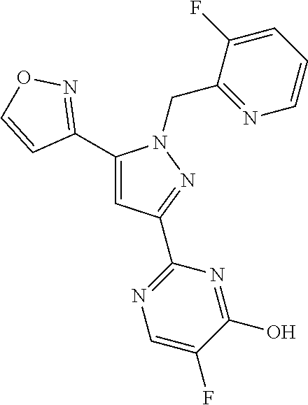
C1(C2=CC(C3=NC=C(F)C(O)=N3)=NN2CC2=NC=CC=C2F)=NOC=C1
